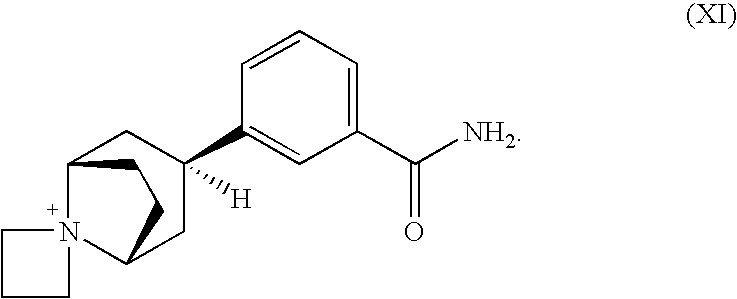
N12(C3CC(C4=CC(C([NH2])=O)=CC=C4)([H])CC1CC3)CCC2
